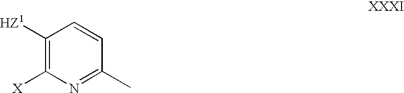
C1([HZ1])=C([X])N=C(C)C=C1
